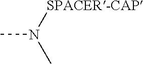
CN([SPACER-CAP])C
